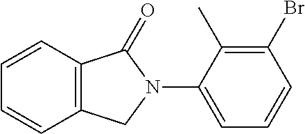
C12=C(C=CC=C1)C(=O)N(C1=CC=CC(Br)=C1C)C2
